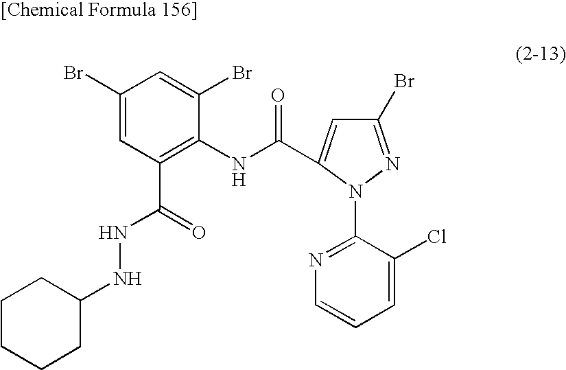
C1(Br)=CC(C(=O)NNC2CCCCC2)=C(NC(=O)C2=CC(Br)=NN2C2=NC=CC=C2Cl)C(Br)=C1
